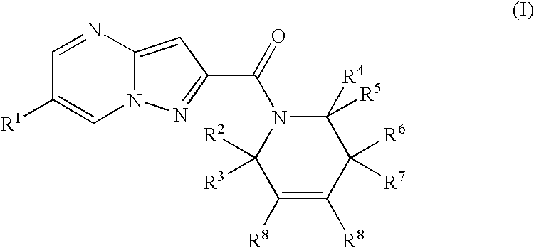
C1=NC2=CC(C(=O)N3C([R2])([R3])C([R8])=C([R8])C([R6])([R7])C3([R4])[R5])=NN2C=C1[R1]
